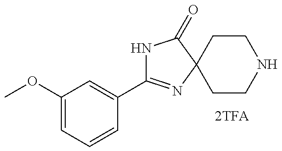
N1C(C2=CC(OC)=CC=C2)=NC2(C1=O)CCNCC2
